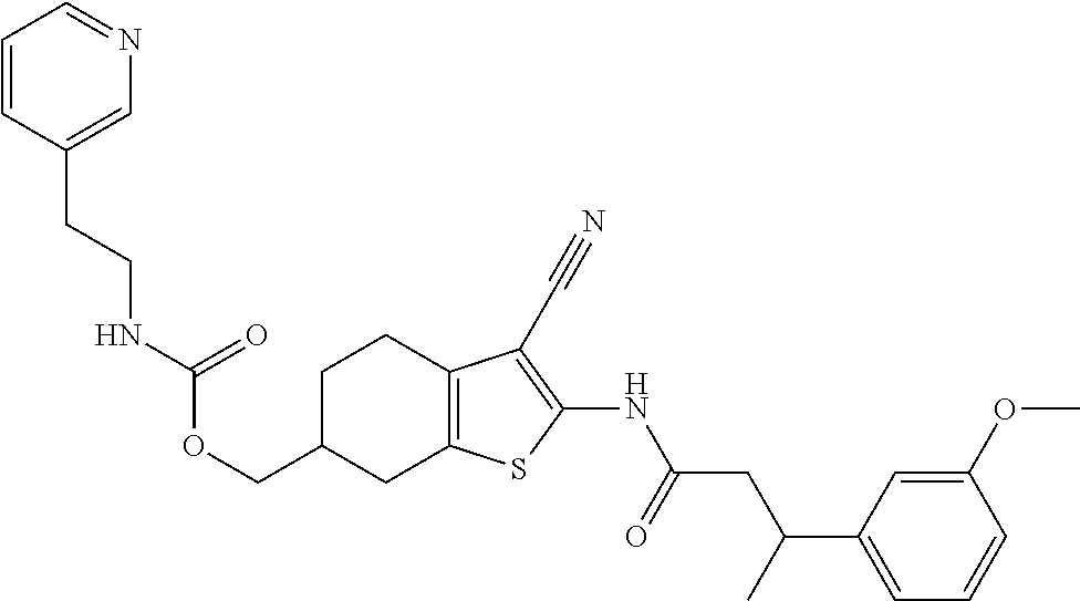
C(C1CC2=C(CC1)C(C#N)=C(NC(CC(C1=CC=CC(OC)=C1)C)=O)S2)OC(=O)NCCC1=CN=CC=C1
